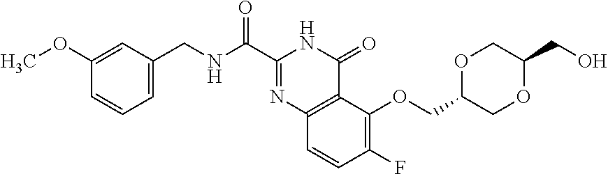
C1=C(CNC(=O)C2=NC3=C(C(=O)N2)C(OCC2COC(CO)CO2)=C(F)C=C3)C=C(OC)C=C1
